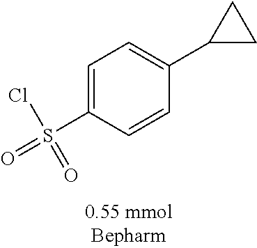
C1=C(S(=O)(Cl)=O)C=CC(C2CC2)=C1
